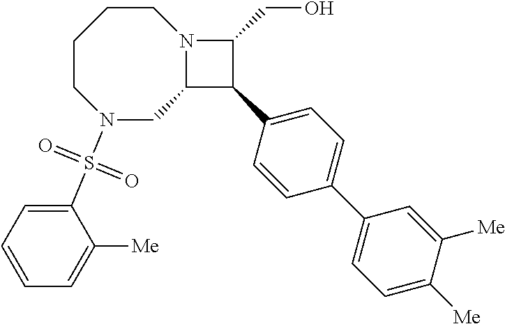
N1(S(C2=CC=CC=C2[Me])(=O)=O)CC2N(CCCC1)C(CO)C2C1=CC=C(C2=CC=C([Me])C([Me])=C2)C=C1
